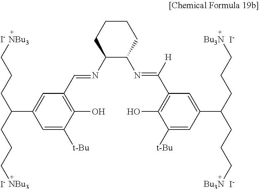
[I-].[I-].[I-].[I-].C1CCC(N=CC2=C(O)C([t-Bu])=CC(C(CCC[NBu3])CCC[NBu3])=C2)C(N=C(C2=C(O)C([t-Bu])=CC(C(CCC[Bu3N])CCC[Bu3N])=C2)[H])C1
